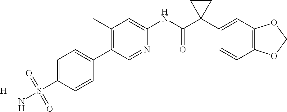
C1(C)=C(C2=CC=C(S(N)(=O)=O)C=C2)C=NC(NC(C2(C3=CC4=C(C=C3)OCO4)CC2)=O)=C1.[H]
